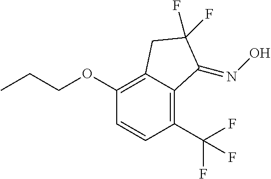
CCCOC1=C2C(=C(C(F)(F)F)C=C1)C(=NO)C(F)(F)C2
